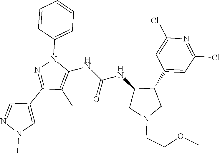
C1=C(C2=NN(C3=CC=CC=C3)C(NC(NC3CN(CCOC)CC3C3=CC(Cl)=NC(Cl)=C3)=O)=C2C)C=NN1C
